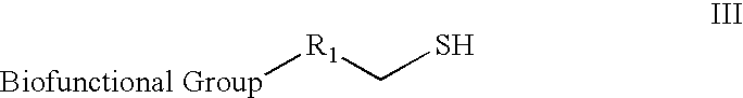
[Biofunctional Group][R1]CS
